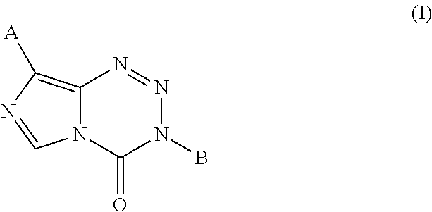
C12=C([A])N=CN1C(=O)N(B)N=N2
